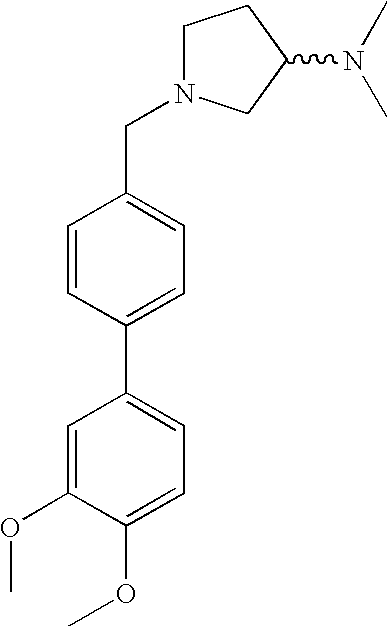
C1N(CC2=CC=C(C3=CC=C(OC)C(OC)=C3)C=C2)CC(N(C)C)C1
